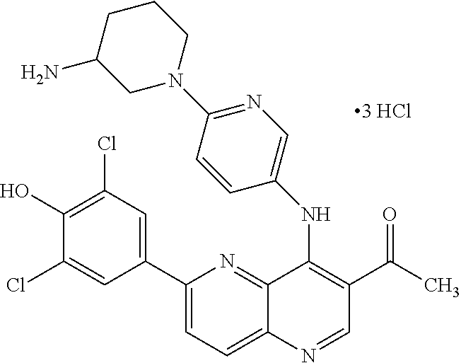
C1(C2=CC(Cl)=C(O)C(Cl)=C2)=CC=C2C(=N1)C(NC1=CN=C(N3CCCC(N)C3)C=C1)=C(C(=O)C)C=N2
